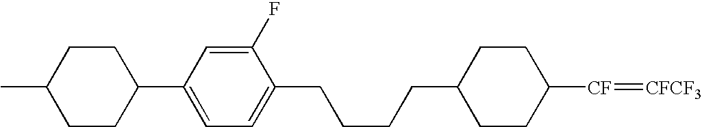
C(CCC1CCC([CF]=[CFCF3])CC1)CC1=CC=C(C2CCC(C)CC2)C=C1F
